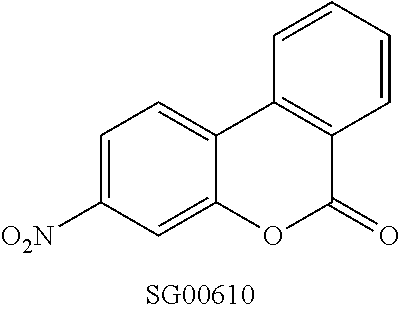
C1([O2N])=CC=C2C(=C1)OC(=O)C1=C2C=CC=C1
